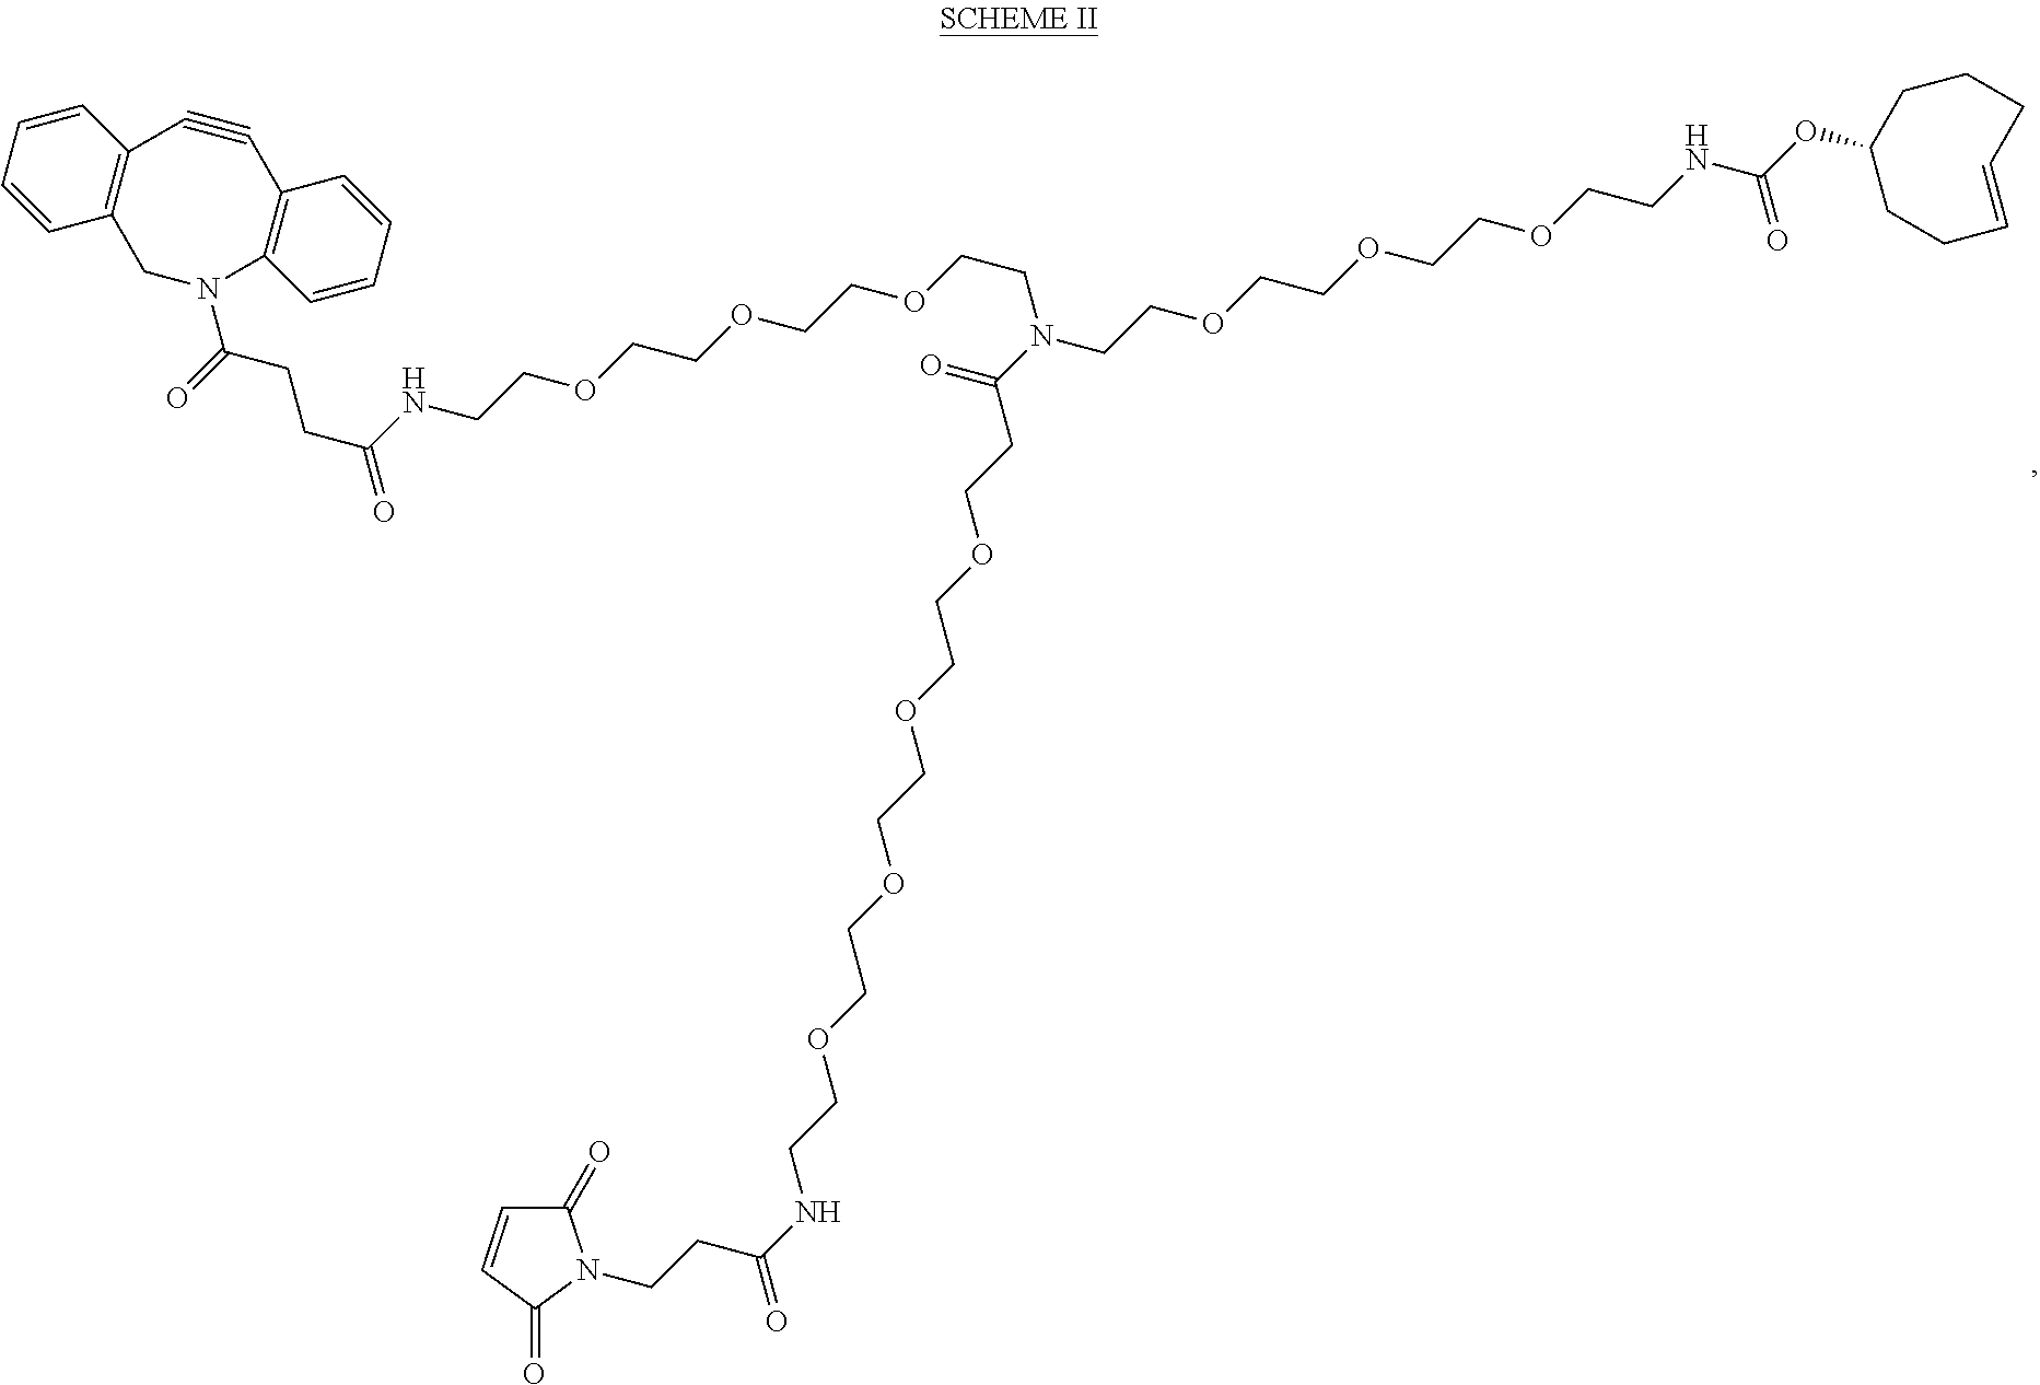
C1N(C(=O)CCC(NCCOCCOCCOCCN(CCOCCOCCOCCNC(OC2CCC=CCCC2)=O)C(CCOCCOCCOCCOCCNC(=O)CCN2C(=O)C=CC2=O)=O)=O)C2=C(C#CC3=C1C=CC=C3)C=CC=C2
